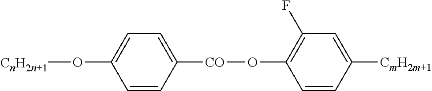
C1=CC([CO]OC2=C(F)C=C([CmH2m+1])C=C2)=CC=C1O[CnH2n+1]
